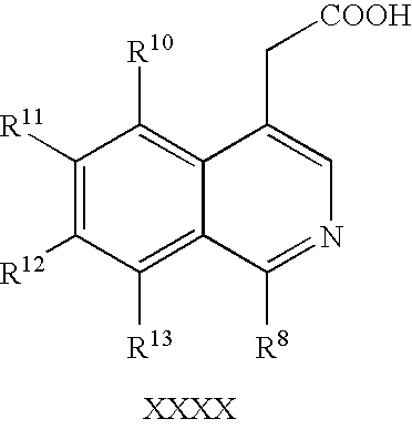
C1([R11])=C([R12])C([R13])=C2C(=C1[R10])C(C[COOH])=CN=C2[R8]
